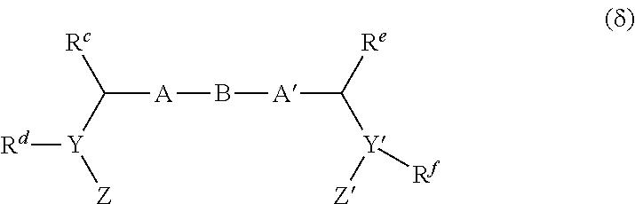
C([A]B[A]C([Y]([Z])[Rf])[Re])([Y]([Z])[Rd])[Rc]
